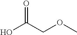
OC(COC)=O
